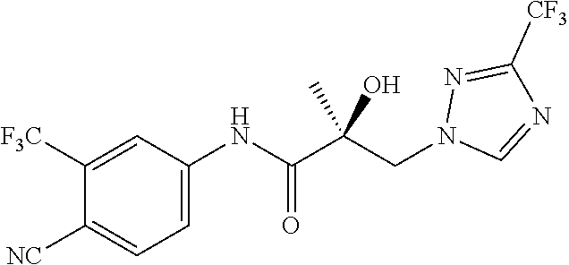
C1=C(NC(C(CN2C=NC([CF3])=N2)(C)O)=O)C=C([F3C])C([NC])=C1
